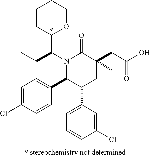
N1(C(C2OCCCC2)CC)C(C2=CC=C(Cl)C=C2)C(C2=CC=CC(Cl)=C2)CC(C)(CC(O)=O)C1=O
